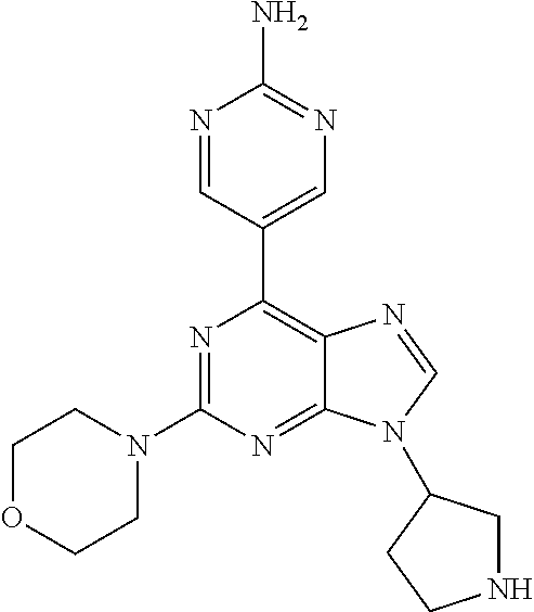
N1=CC(C2=C3C(=NC(N4CCOCC4)=N2)N(C2CNCC2)C=N3)=CN=C1N
